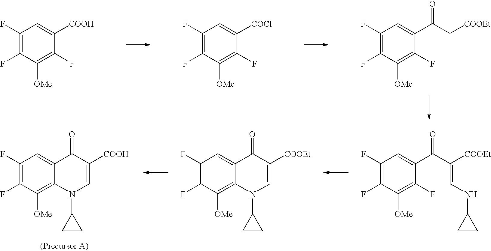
C1(F)=C(F)C([OMe])=C(F)C([COOH])=C1.C1(F)=C(F)C([OMe])=C(F)C([COCl])=C1.C1(F)=C(F)C([OMe])=C(F)C(C(C[COOEt])=O)=C1.C1(F)=C(F)C([OMe])=C2C(=C1)C(=O)C([COOH])=CN2C1CC1.C1(F)=C(F)C([OMe])=C(F)C(C(C([COOEt])=CNC2CC2)=O)=C1.C1(F)=C(F)C([OMe])=C2C(=C1)C(=O)C([COOEt])=CN2C1CC1
